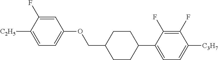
C1=C(F)C([C2H5])=CC=C1OCC1CCC(C2=CC=C([C3H7])C(F)=C2F)CC1
